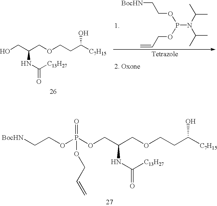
C(COCCC([C7H15])O)(CO)NC([C13H27])=O.[BocHN]CCOP(OCC=C)N(C(C)C)C(C)C.C(COCCC([C7H15])O)(COP(OCC[BocHN])(=O)OCC=C)NC([C13H27])=O
